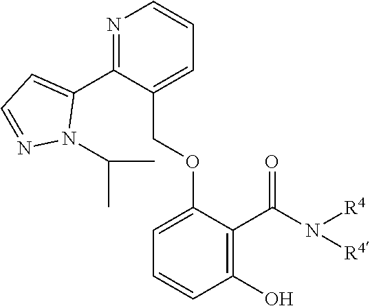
N1=C(C2=CC=NN2C(C)C)C(COC2=CC=CC(O)=C2C(N([R4])[R4])=O)=CC=C1
